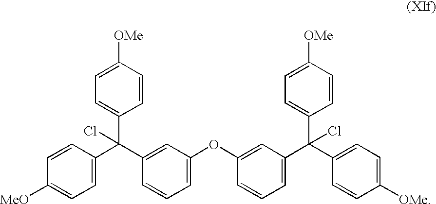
C1=CC([OMe])=CC=C1C(C1=CC(OC2=CC(C(C3=CC=C([OMe])C=C3)(C3=CC=C([OMe])C=C3)Cl)=CC=C2)=CC=C1)(C1=CC=C([MeO])C=C1)Cl
